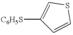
[C6H5S]C1=CSC=C1
